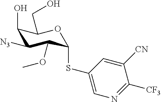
C1([N3])C(OC)C(SC2=CN=C([CF3])C([CN])=C2)OC(CO)C1O
